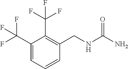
C1(C(F)(F)F)=CC=CC(CNC(N)=O)=C1C(F)(F)F
